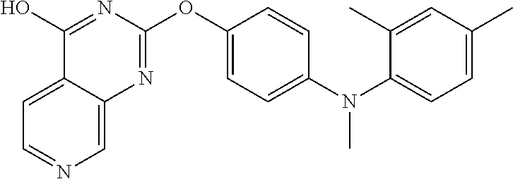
C1=C2C(=CN=C1)N=C(OC1=CC=C(N(C3=CC=C(C)C=C3C)C)C=C1)N=C2O
